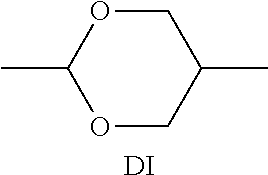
CC1OCC(C)CO1.[DI]
